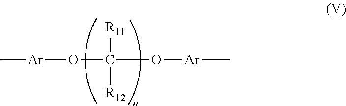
[R11]C(O[Ar]C)(O[Ar]C)[R12]
